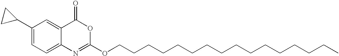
C1(C2CC2)=CC=C2C(=C1)C(=O)OC(OCCCCCCCCCCCCCCCC)=N2
